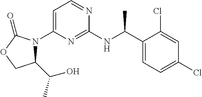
C1=C(N2C(C(C)O)COC2=O)N=C(NC(C2=CC=C(Cl)C=C2Cl)C)N=C1
